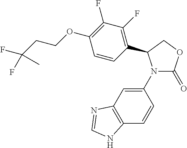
C1(N2C(=O)OCC2C2=C(F)C(F)=C(OCCC(F)(F)C)C=C2)=CC2=C(C=C1)NC=N2
